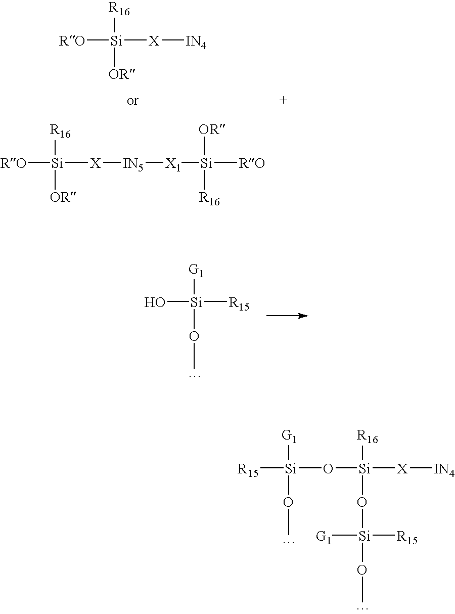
[RO][Si]([X][IN4])([R16])[OR].[RO][Si]([X][IN5][X1][Si]([RO])([OR])[R16])([R16])[OR].O[Si]([R15])([G1])OC.O([Si]([X][IN4])([R16])O[Si](OC)([G1])[R15])[Si]([R15])([G1])OC
